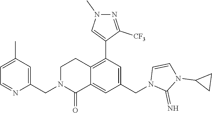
C1(C)=CC=NC(CN2C(=O)C3=CC(CN4C(=N)N(C5CC5)C=C4)=CC(C4=CN(C)N=C4[CF3])=C3CC2)=C1
